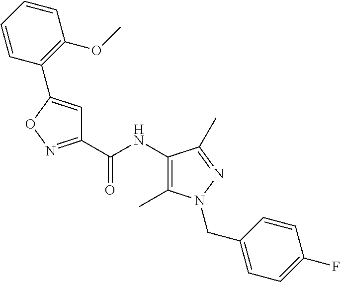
C1=CC=CC(OC)=C1C1=CC(C(NC2=C(C)N(CC3=CC=C(F)C=C3)N=C2C)=O)=NO1
